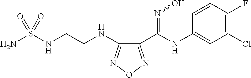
NS(NCCNC1=NON=C1C(NC1=CC(Cl)=C(F)C=C1)=NO)(=O)=O
